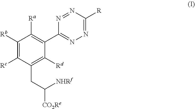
C1([Rb])=C([Rc])C(CC([CO2Re])[NHRf])=C([Rd])C(C2=NN=C([R])N=N2)=C1[Ra]
